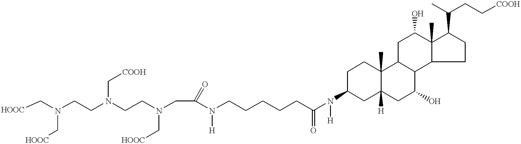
C1C(N([H])C(CCCCCN([H])C(CN(CCN(CCN(C[HOOC])C[HOOC])C[COOH])C[HOOC])=O)=O)CC2([H])C(C)(C1)C1C(C(O)C2)C2C(C)(C(O)C1)C(C(CC[COOH])C)CC2
